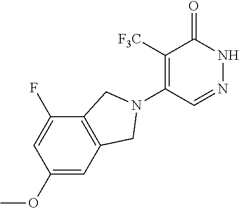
C1([F3C])=C(N2CC3=C(C(F)=CC(OC)=C3)C2)C=NNC1=O
